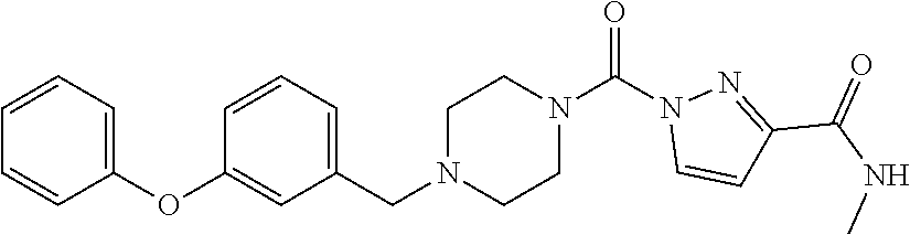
C1=CC=C(OC2=CC(CN3CCN(C(N4C=CC(C(NC)=O)=N4)=O)CC3)=CC=C2)C=C1
